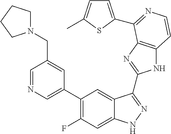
C1=C(C2=C(F)C=C3C(=C2)C(C2=NC4=C(N2)C=CN=C4C2=CC=C(C)S2)=NN3)C=C(CN2CCCC2)C=N1
